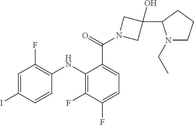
C1=C(I)C=CC(NC2=C(F)C(F)=CC=C2C(N2CC(O)(C3N(CC)CCC3)C2)=O)=C1F
